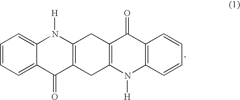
C1=CC=C2C(=C1)N([H])C1=C(C2=O)CC2=C(C1)C(=O)C1=C(N2[H])C=CC=C1
